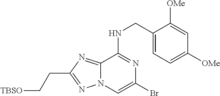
C1(CNC2=NC(Br)=CN3C2=NC(CC[TBSO])=N3)=CC=C([OMe])C=C1[OMe]
